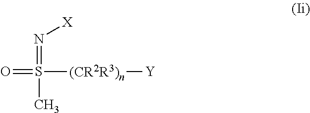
O=S(=N[X])(C)[(CR2R3)n][Y]
